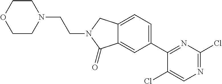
C1(Cl)=CN=C(Cl)N=C1C1=CC=C2C(=C1)C(=O)N(CCN1CCOCC1)C2
